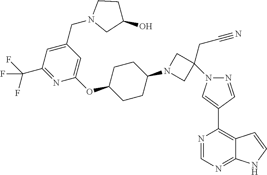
C1(C2=C3C(=NC=N2)NC=C3)=CN(C2(CC#N)CN(C3CCC(OC4=CC(CN5CC(O)CC5)=CC(C(F)(F)F)=N4)CC3)C2)N=C1
